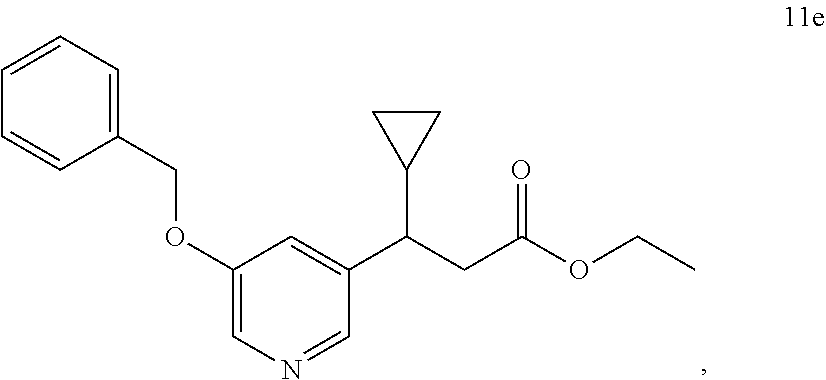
C1(COC2=CN=CC(C(CC(OCC)=O)C3CC3)=C2)=CC=CC=C1
